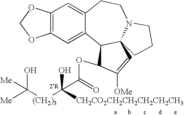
C12=C(C=C3C(=C1)CCN1C4(C3C(OC(=O)C([(CH2)3]C([Me])(O)[Me])(O)[CH2CO2CH2CH2CH2CH2CH3])C([OMe])=C4)CCC1)OCO2
